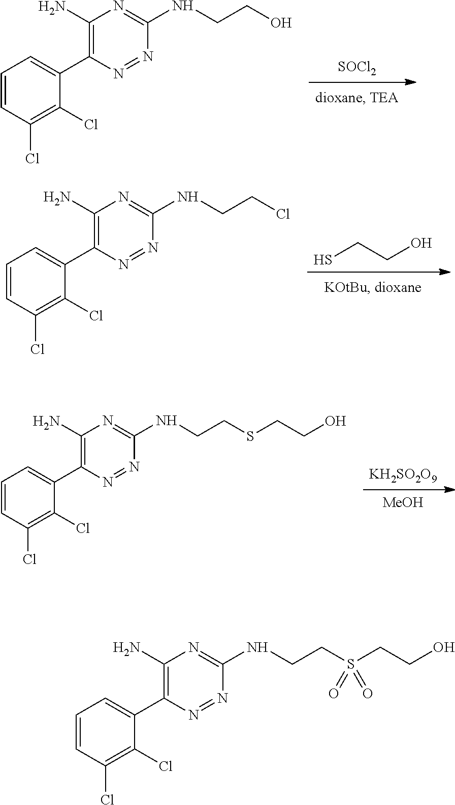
[SOCl2].C1(N)=C(C2=CC=CC(Cl)=C2Cl)N=NC(NCCO)=N1.SCCO.C1(N)=C(C2=CC=CC(Cl)=C2Cl)N=NC(NCCCl)=N1.[KH2SO2O9].[MeOH].C1(N)=C(C2=CC=CC(Cl)=C2Cl)N=NC(NCCSCCO)=N1.C1(N)=C(C2=CC=CC(Cl)=C2Cl)N=NC(NCCS(CCO)(=O)=O)=N1
